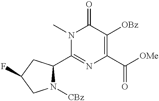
N1([CBz])C(C2=NC(C(=O)[OMe])=C([OBz])C(=O)N2C)CC(F)C1
